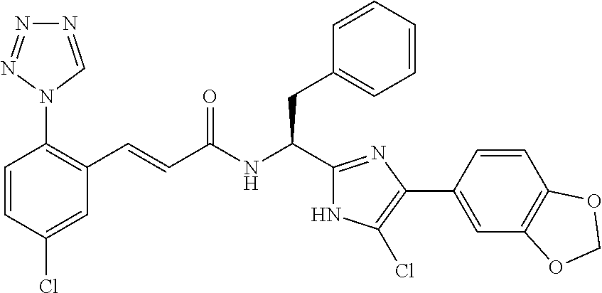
C1(Cl)=CC(C=CC(NC(CC2=CC=CC=C2)C2=NC(C3=CC4=C(C=C3)OCO4)=C(Cl)N2)=O)=C(N2C=NN=N2)C=C1
